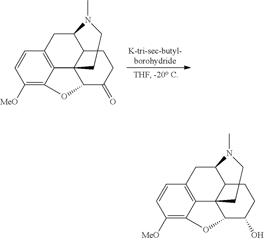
C1=CC([MeO])=C2C3=C1CC(N(C)C)C1C3(C)C(C(=O)CC1)O2.C1=CC([MeO])=C2C3=C1CC(N(C)C)C1C3(C)C(C(O)CC1)O2
